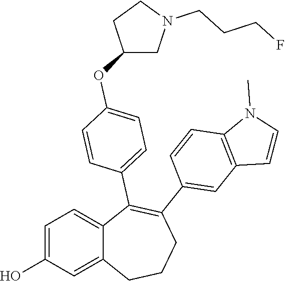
C1=C(O)C=C2C(=C1)C(C1=CC=C(OC3CN(CCCF)CC3)C=C1)=C(C1=CC3=C(C=C1)N(C)C=C3)CCC2
